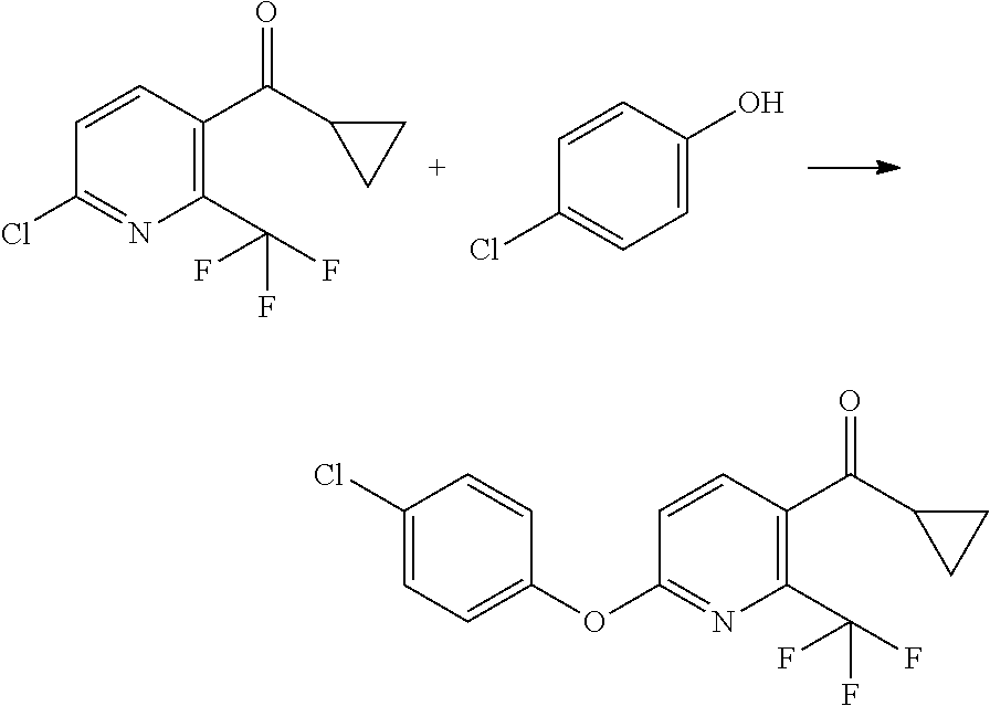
ClC1=NC(C(F)(F)F)=C(C(C2CC2)=O)C=C1.C1=CC(O)=CC=C1Cl.O(C1=NC(C(F)(F)F)=C(C(C2CC2)=O)C=C1)C1=CC=C(Cl)C=C1
